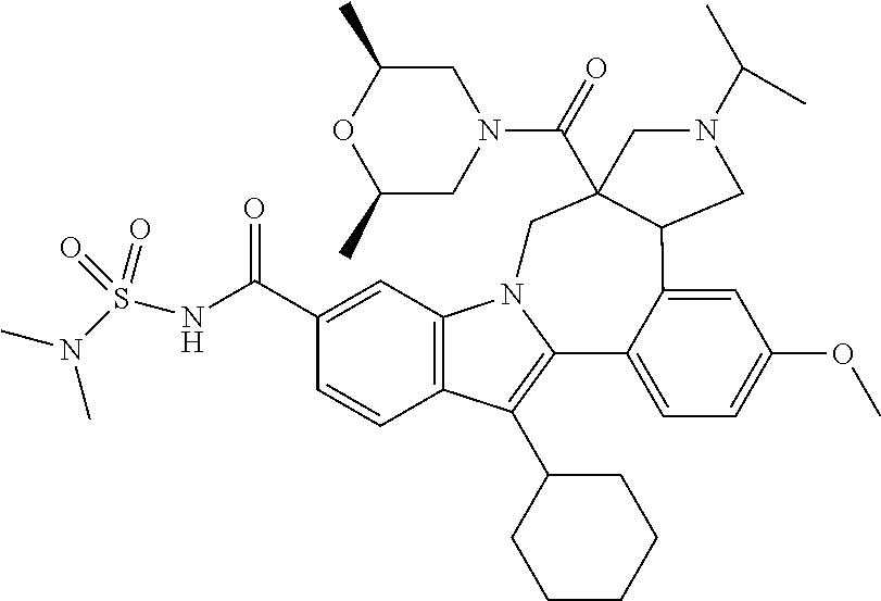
C12=C(C=C(C(NS(N(C)C)(=O)=O)=O)C=C1)N1C(=C2C2CCCCC2)C2=CC=C(OC)C=C2C2C(C(=O)N3CC(C)OC(C)C3)(C1)CN(C(C)C)C2
